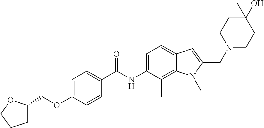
C1=C(OCC2CCCO2)C=CC(C(NC2=CC=C3C(=C2C)N(C)C(CN2CCC(O)(C)CC2)=C3)=O)=C1
